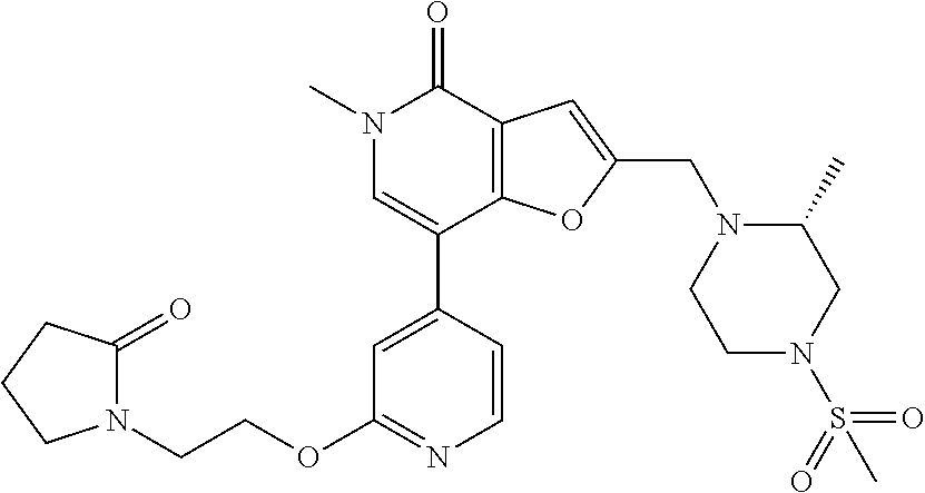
N1(C)C=C(C2=CC(OCCN3C(=O)CCC3)=NC=C2)C2=C(C1=O)C=C(CN1C(C)CN(S(=O)(=O)C)CC1)O2
